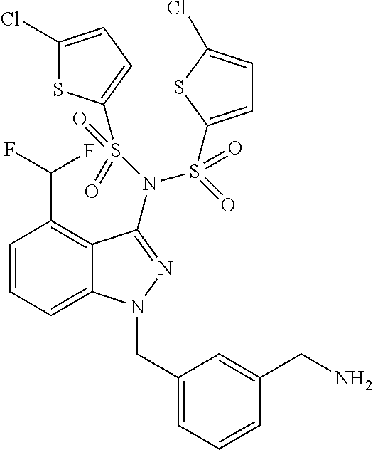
C1=CC=C2C(=C1C(F)F)C(N(S(=O)(=O)C1=CC=C(Cl)S1)S(=O)(=O)C1=CC=C(Cl)S1)=NN2CC1=CC=CC(CN)=C1
